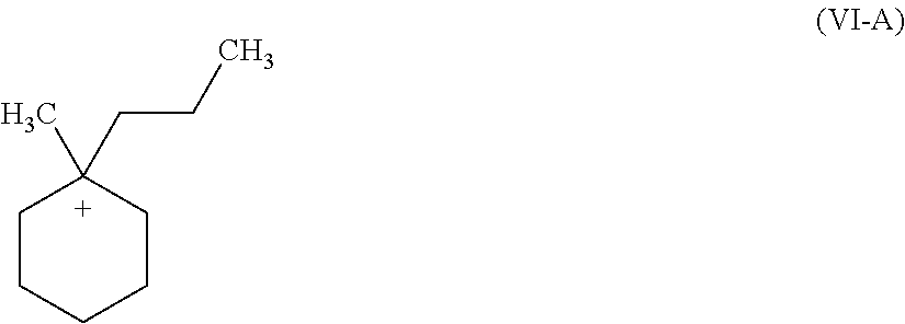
[C+]1(C)(CCC)CCCCC1
